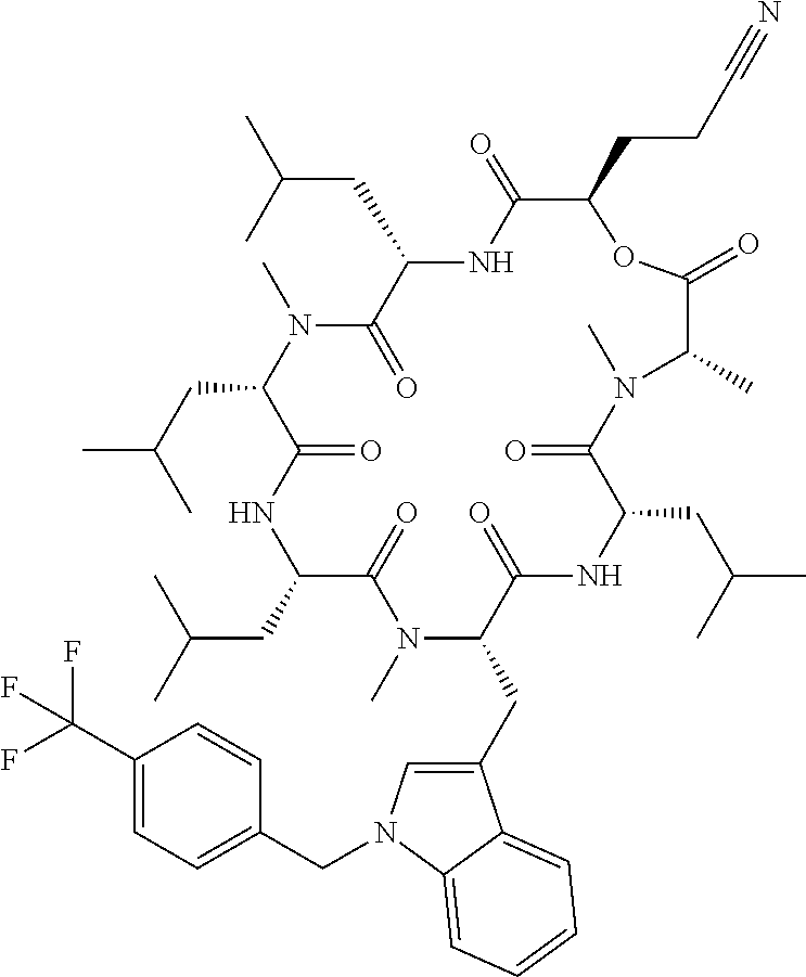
C(C1C(=O)NC(CC(C)C)C(=O)N(C)C(CC(C)C)C(=O)NC(CC(C)C)C(=O)N(C)C(CC2=CN(CC3=CC=C(C(F)(F)F)C=C3)C3=CC=CC=C23)C(=O)NC(CC(C)C)C(=O)N(C)C(C)C(=O)O1)CC#N
